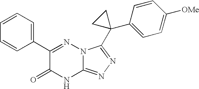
C12=NN=C(C3(C4=CC=C([OMe])C=C4)CC3)N1N=C(C1=CC=CC=C1)C(=O)N2
